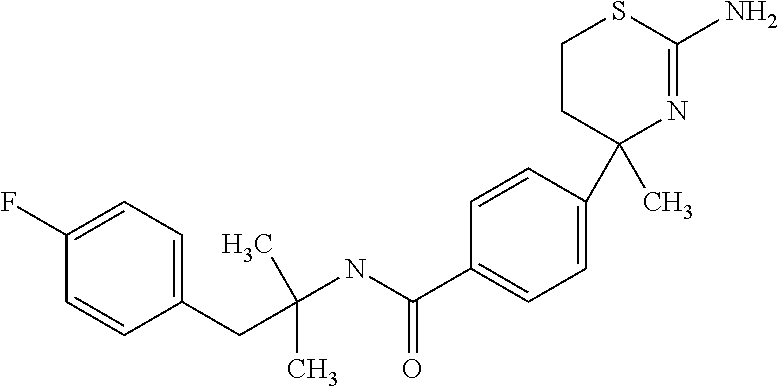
C1=C(F)C=CC(CC(NC(C2=CC=C(C3(C)N=C(N)SCC3)C=C2)=O)(C)C)=C1
